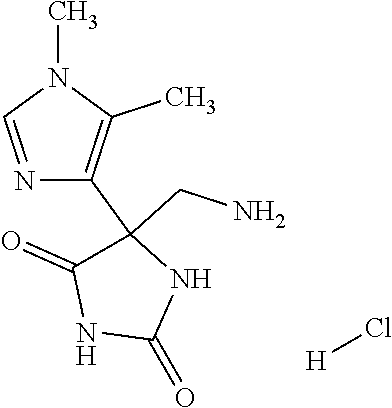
N1=CN(C)C(C)=C1C1(CN)C(=O)NC(=O)N1.[H]Cl
